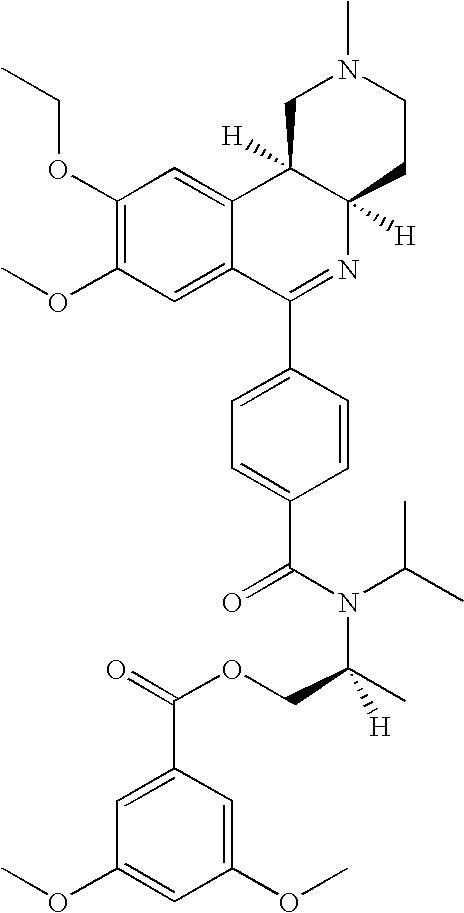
C1(OCC)=C(OC)C=C2C(=C1)C1([H])C([H])(N=C2C2=CC=C(C(N(C(C)C)C(C)(COC(=O)C3=CC(OC)=CC(OC)=C3)[H])=O)C=C2)CCN(C)C1
